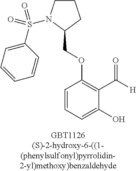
C1CN(S(C2=CC=CC=C2)(=O)=O)C(COC2=C(C([H])=O)C(O)=CC=C2)C1
